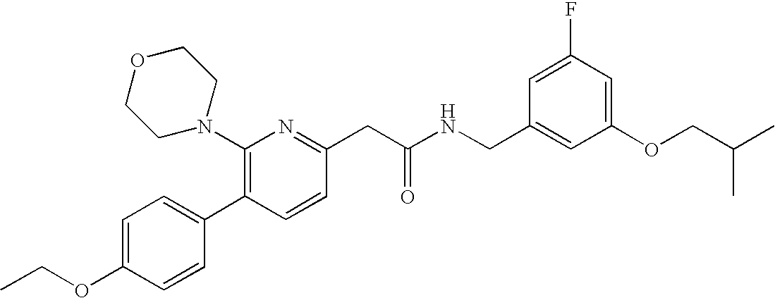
C1(OCC)=CC=C(C2=C(N3CCOCC3)N=C(CC(NCC3=CC(OCC(C)C)=CC(F)=C3)=O)C=C2)C=C1
